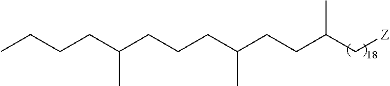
C(CCCC(CCC(C[Z])C)C)(CCCC)C
